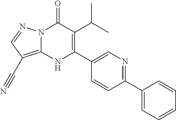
N12C(=C(C#N)C=N1)NC(C1=CN=C(C3=CC=CC=C3)C=C1)=C(C(C)C)C2=O
